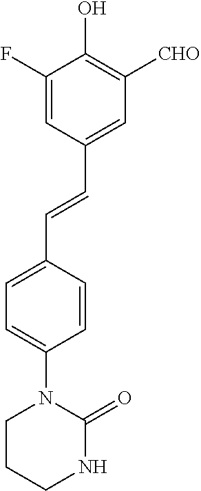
C1=C(F)C(O)=C([CHO])C=C1C=CC1=CC=C(N2C(=O)NCCC2)C=C1
